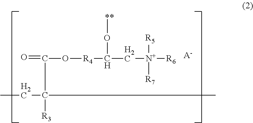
O=C(O[R4]C(C[N+]([R6])([R5])[R7])O[**])C([R3])(CC)C.[A-]
